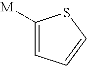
C1([M])=CC=CS1
